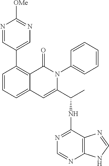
C1=CC=C2C(=C1C1=CN=C([OMe])N=C1)C(=O)N(C1=CC=CC=C1)C(C(C)NC1=NC=NC3=C1N=CN3)=C2
